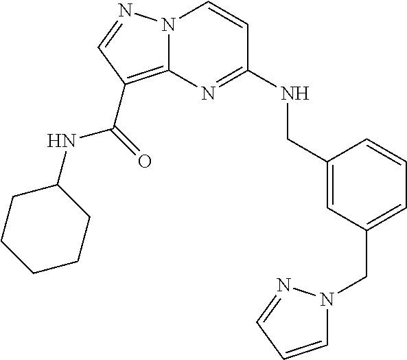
N12C(=C(C(=O)NC3CCCCC3)C=N1)N=C(NCC1=CC(CN3C=CC=N3)=CC=C1)C=C2
